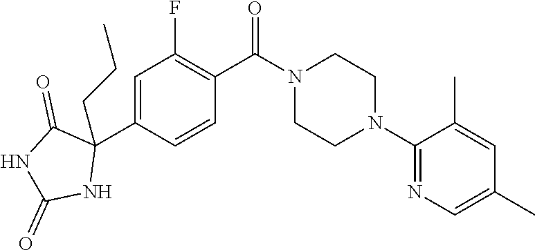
C1=C(C2(CCC)C(=O)NC(=O)N2)C=CC(C(N2CCN(C3=NC=C(C)C=C3C)CC2)=O)=C1F
